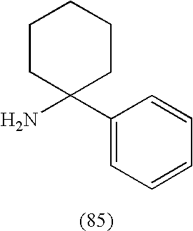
C1(C2(N)CCCCC2)=CC=CC=C1
